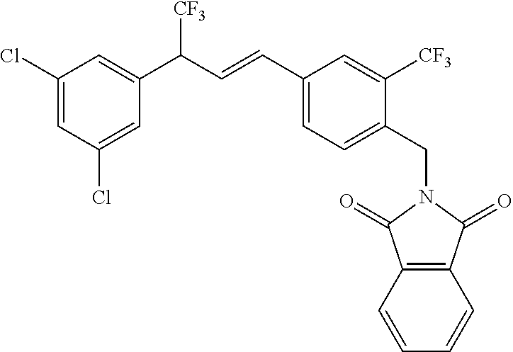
C1(Cl)=CC(Cl)=CC(C(C=CC2=CC=C(CN3C(=O)C4=C(C3=O)C=CC=C4)C([CF3])=C2)[CF3])=C1
